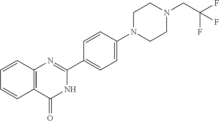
C12=C(C=CC=C1)N=C(C1=CC=C(N3CCN(CC(F)(F)F)CC3)C=C1)NC2=O
